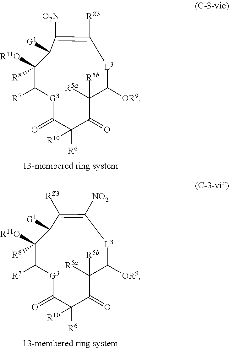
C1([R11O])([R8])C([R7])[G3]C(=O)C([R6])([R10])C(=O)C([R5a])([R5b])C([OR9])[L3]C([RZ3])=C([O2N])C1[G1].C1([R11O])([R8])C([R7])[G3]C(=O)C([R6])([R10])C(=O)C([R5a])([R5b])C([OR9])[L3]C([NO2])=C([RZ3])C1[G1]
